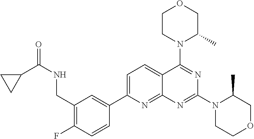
C1(CNC(C2CC2)=O)=C(F)C=CC(C2=CC=C3C(=N2)N=C(N2CCOCC2C)N=C3N2C(C)COCC2)=C1
